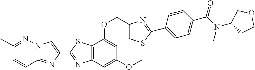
C1(C)=NN2C(=NC(C3=NC4=C(S3)C(OCC3=CSC(C5=CC=C(C(N(C6CCOC6)C)=O)C=C5)=N3)=CC(OC)=C4)=C2)C=C1
